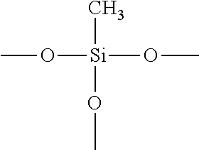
O([Si](C)(OC)OC)C
